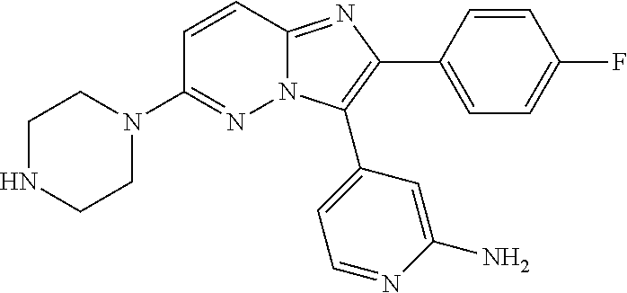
C1(N2CCNCC2)=NN2C(=NC(C3=CC=C(F)C=C3)=C2C2=CC=NC(N)=C2)C=C1
